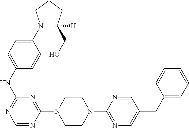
C1(NC2=NC=NC(N3CCN(C4=NC=C(CC5=CC=CC=C5)C=N4)CC3)=N2)=CC=C(N2C(CO)([H])CCC2)C=C1
